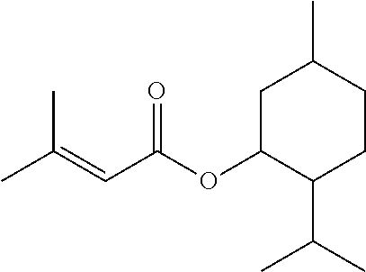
C1CC(C)CC(OC(C=C(C)C)=O)C1C(C)C
